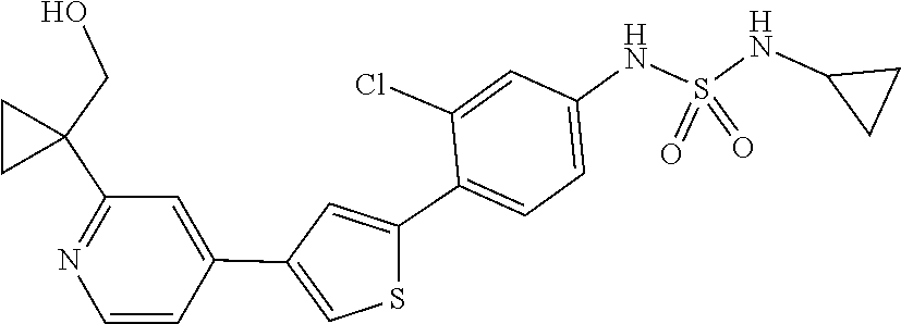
C1C(NS(=O)(NC2=CC=C(C3=CC(C4=CC(C5(CO)CC5)=NC=C4)=CS3)C(Cl)=C2)=O)C1
